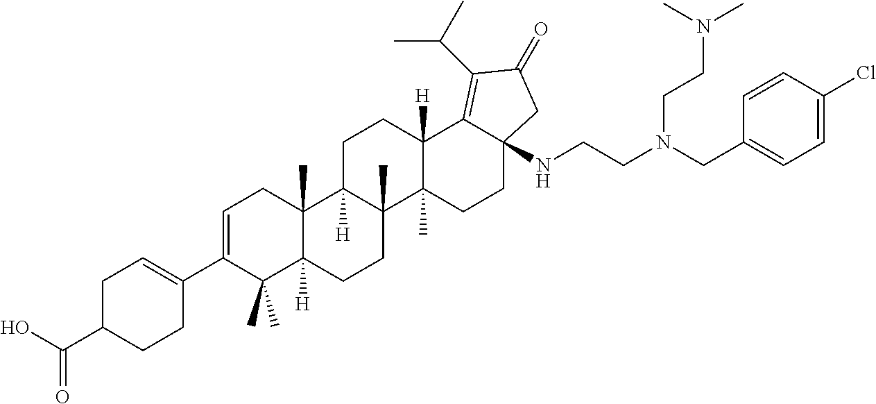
C1C(C(O)=O)CCC(C2=CCC3(C)C([H])(C2(C)C)CCC2(C)C3([H])CCC3([H])C2(C)CCC2(NCCN(CC4=CC=C(Cl)C=C4)CCN(C)C)C3=C(C(C)C)C(=O)C2)=C1
